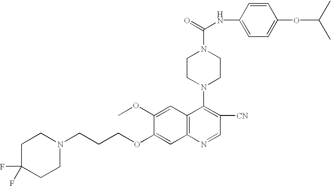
O(C1=CC2=C(C=C1OC)C(N1CCN(C(=O)NC3=CC=C(OC(C)C)C=C3)CC1)=C([CN])C=N2)CCCN1CCC(F)(F)CC1
